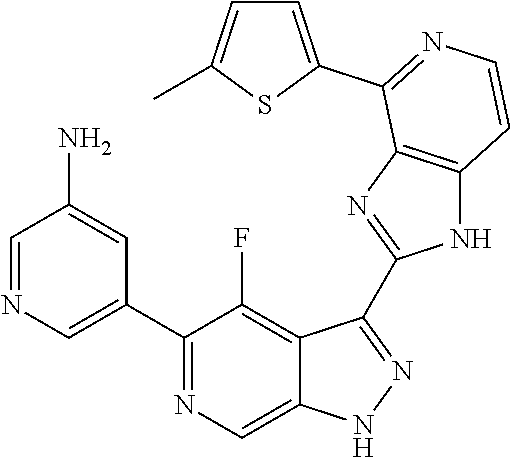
C1=NC=C(C2=NC=C3C(=C2F)C(C2=NC4=C(N2)C=CN=C4C2=CC=C(C)S2)=NN3)C=C1N
